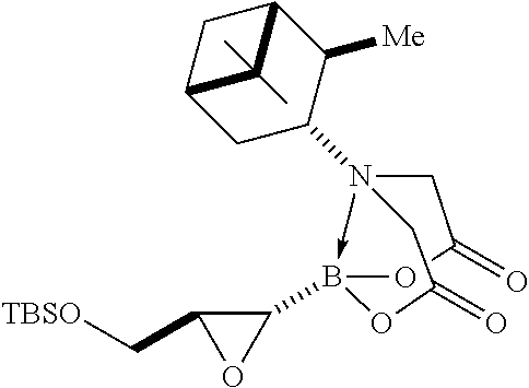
N12(C3CC4CC(C3[Me])C4(C)C)->B(C3C(C[TBSO])O3)(OC(=O)C1)OC(=O)C2
